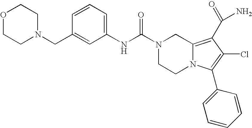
O1CCN(CC2=CC(NC(N3CCN4C(=C(C(N)=O)C(Cl)=C4C4=CC=CC=C4)C3)=O)=CC=C2)CC1
